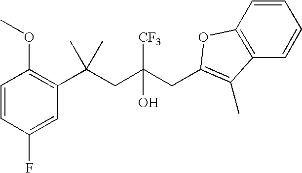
C1=CC(F)=CC(C(CC(CC2=C(C)C3=C(O2)C=CC=C3)([CF3])O)(C)C)=C1OC
